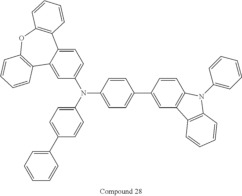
C1(C2=CC=CC=C2)=CC=C(N(C2=CC=C3C(=C2)C2=C(OC4=C3C=CC=C4)C=CC=C2)C2=CC=C(C3=CC4=C(C=C3)N(C3=CC=CC=C3)C3=C4C=CC=C3)C=C2)C=C1
